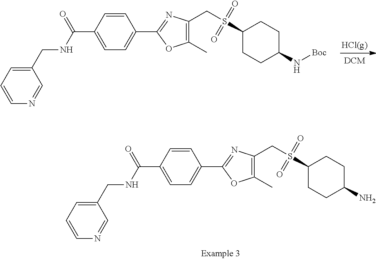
C1=CC(C(NCC2=CC=CN=C2)=O)=CC=C1C1=NC(CS(C2CCC(N[Boc])CC2)(=O)=O)=C(C)O1.C1=CC(C(NCC2=CC=CN=C2)=O)=CC=C1C1=NC(CS(C2CCC(N)CC2)(=O)=O)=C(C)O1
